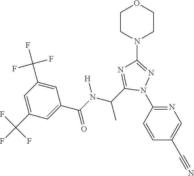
C1=CC(N2N=C(N3CCOCC3)N=C2C(C)N([H])C(=O)C2=CC(C(F)(F)F)=CC(C(F)(F)F)=C2)=NC=C1C#N
